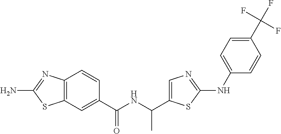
C12=C(C=C(C(NC(C)C3=CN=C(NC4=CC=C(C(F)(F)F)C=C4)S3)=O)C=C1)SC(N)=N2
